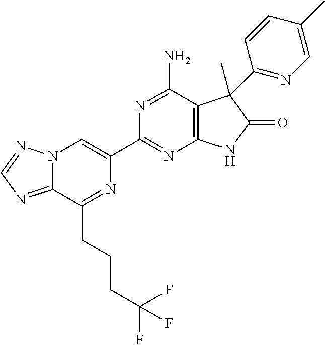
C12=NC=NN1C=C(C1=NC3=C(C(N)=N1)C(C)(C1=NC=C(C)C=C1)C(=O)N3)N=C2CCCC(F)(F)F
